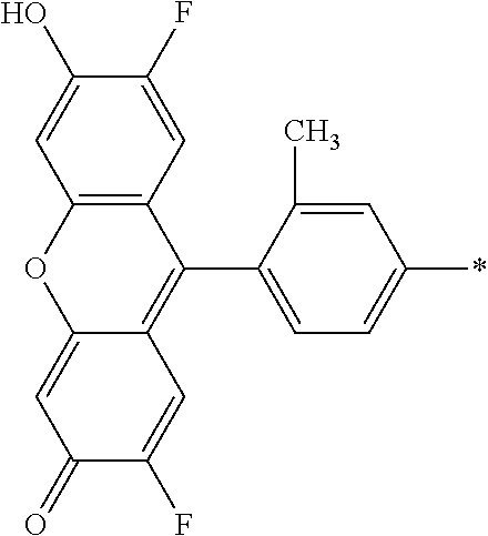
C12=C(C=C(F)C(O)=C1)C(C1=CC=C(*)C=C1C)=C1C(=CC(=O)C(F)=C1)O2
